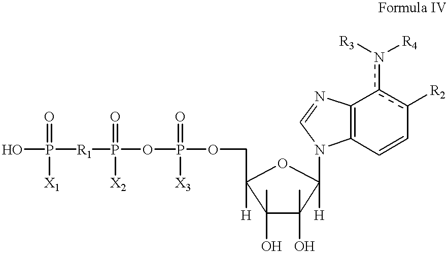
OP([R1]P(=O)([X2])OP(OCC1([H])C(O)(C)C(O)(C)C([H])(N2C3=C(N=C2)c(n([R3])[R4])c([R2])C=C3)O1)([X3])=O)(=O)[X1]
